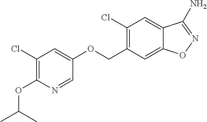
C1(Cl)=C(COC2=CC(Cl)=C(OC(C)C)N=C2)C=C2C(=C1)C(N)=NO2
